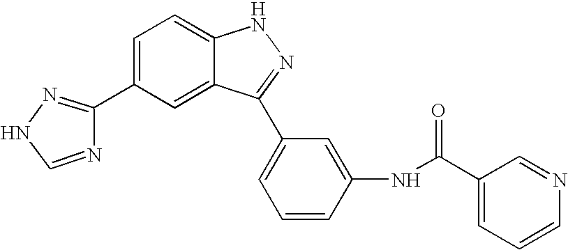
C1(C2=NNC=N2)=CC=C2C(=C1)C(C1=CC=CC(NC(=O)C3=CC=CN=C3)=C1)=NN2
